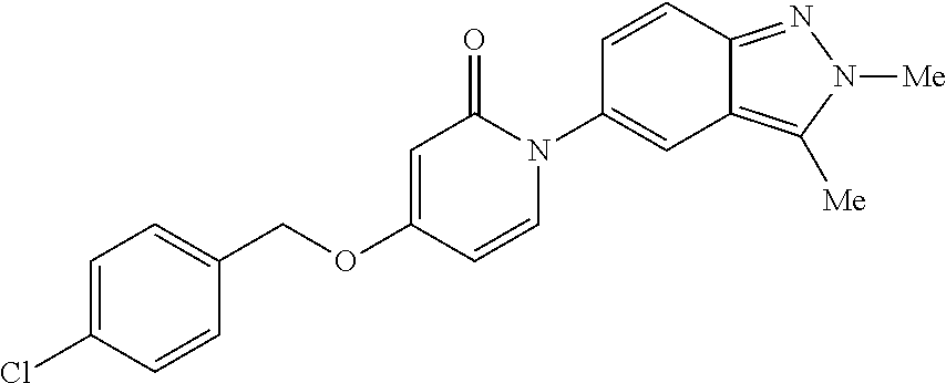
C(OC1=CC(=O)N(C2=CC3=C([Me])N([Me])N=C3C=C2)C=C1)C1=CC=C(Cl)C=C1
